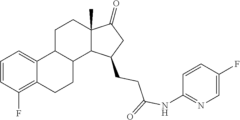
C1=CC(F)=C2C(=C1)C1C(CC2)C2C(C)(CC1)C(=O)CC2CCC(NC1=NC=C(F)C=C1)=O
